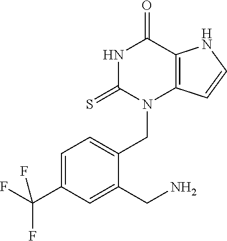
N1C(=S)N(CC2=CC=C(C(F)(F)F)C=C2CN)C2=C(C1=O)NC=C2
